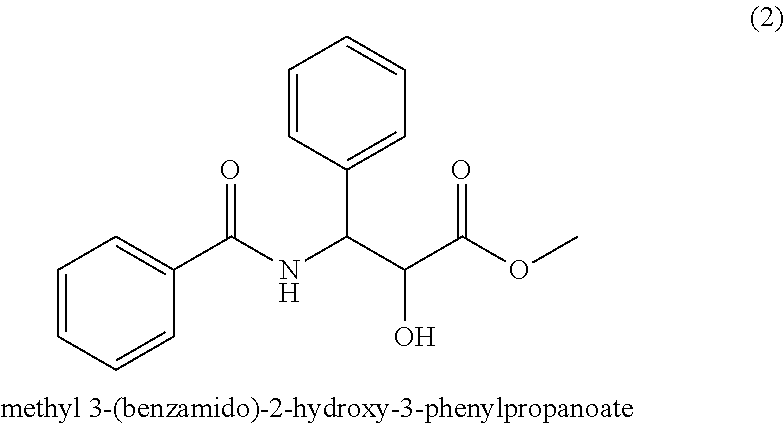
C1=CC=CC(C(NC(C(C(OC)=O)O)C2=CC=CC=C2)=O)=C1
